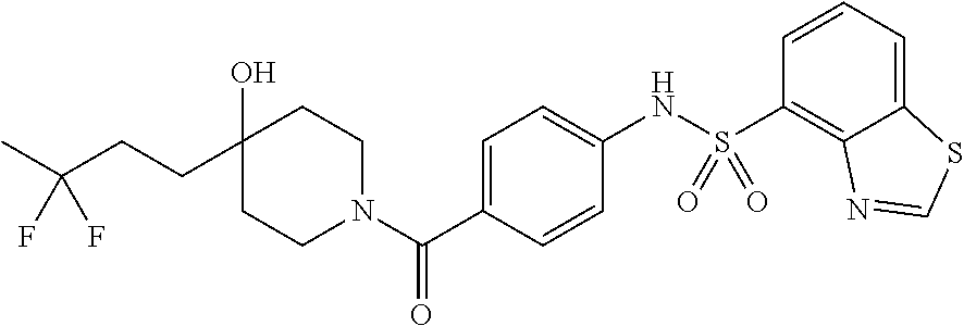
CC(CCC1(O)CCN(C(C2=CC=C(NS(C3=C4C(=CC=C3)SC=N4)(=O)=O)C=C2)=O)CC1)(F)F
